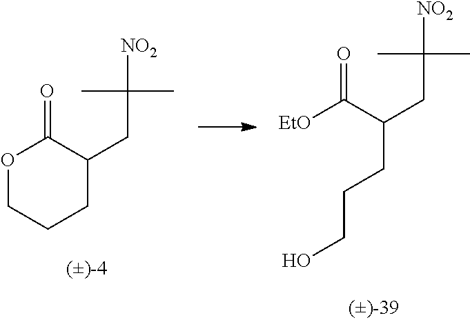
O1CCCC(CC([NO2])(C)C)C1=O.OCCCC(CC([NO2])(C)C)C([EtO])=O
